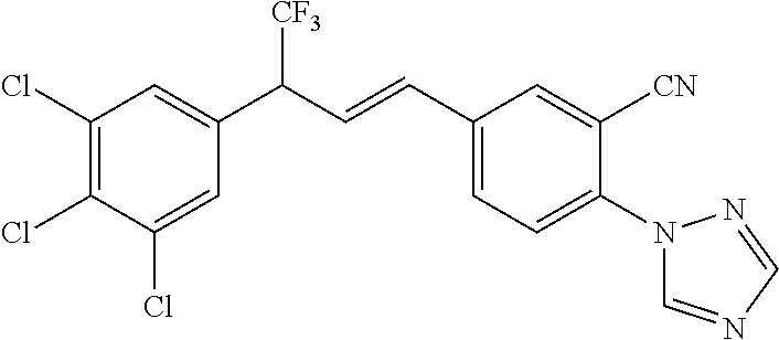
C1(C(C=CC2=CC=C(N3C=NC=N3)C([CN])=C2)[CF3])=CC(Cl)=C(Cl)C(Cl)=C1
